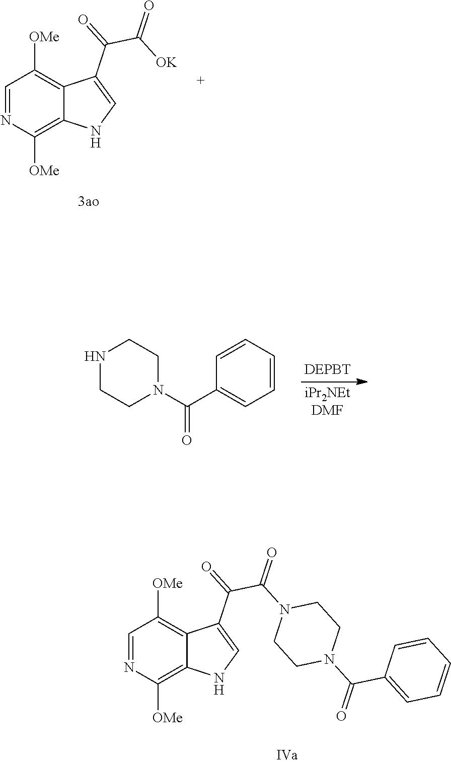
N1CCN(C(=O)C2=CC=CC=C2)CC1.C1=NC([OMe])=C2C(=C1[OMe])C(C(=O)C(N1CCN(C(C3=CC=CC=C3)=O)CC1)=O)=CN2.C1=NC([OMe])=C2C(=C1[OMe])C(C(=O)C([OK])=O)=CN2
